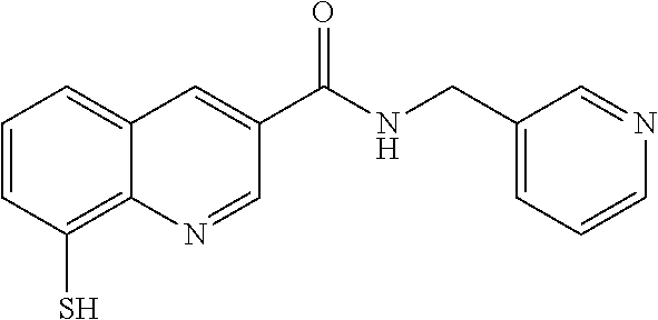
C1=CC(S)=C2C(=C1)C=C(C(NCC1=CC=CN=C1)=O)C=N2
